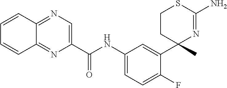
C1(C(NC2=CC=C(F)C(C3(C)N=C(N)SCC3)=C2)=O)=CN=C2C(=N1)C=CC=C2
